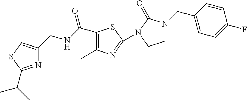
C1(CNC(=O)C2=C(C)N=C(N3C(=O)N(CC4=CC=C(F)C=C4)CC3)S2)=CSC(C(C)C)=N1
